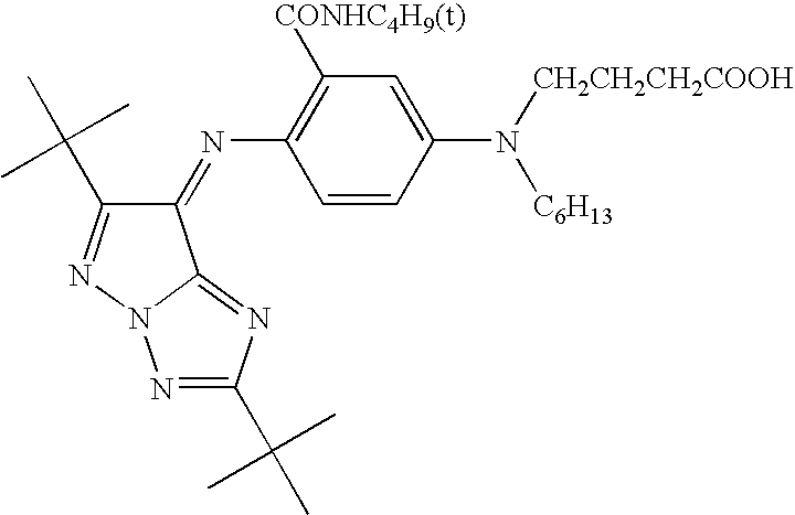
C1(N=C2C(C(C)(C)C)=NN3C2=NC(C(C)(C)C)=N3)=C([CONHC4H9(t)])C=C(N([CH2CH2CH2COOH])[C6H13])C=C1
